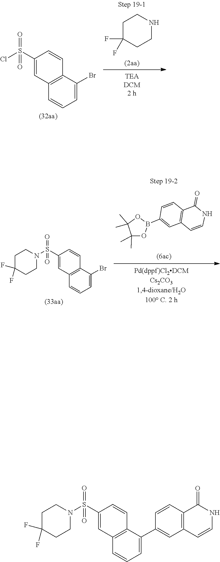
FC1(F)CCNCC1.ClS(=O)(C1=CC2=C(C=C1)C(Br)=CC=C2)=O.C1=C(B2OC(C)(C)C(C)(C)O2)C=CC2=C1C=CNC2=O.C1C(F)(F)CCN(S(=O)(C2=CC3=C(C=C2)C(Br)=CC=C3)=O)C1.C1C(F)(F)CCN(S(=O)(C2=CC3=C(C=C2)C(C2=CC4=C(C=C2)C(=O)NC=C4)=CC=C3)=O)C1
